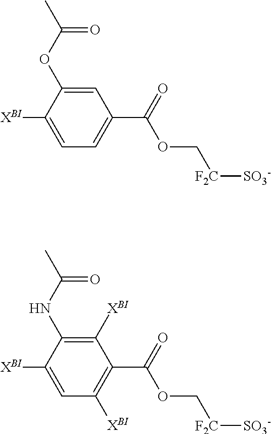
C1([XBI])=CC=C(C(OC[F2C][SO3-])=O)C=C1OC(C)=O.C1([XBI])=CC([XBI])=C(C(OC[F2C][SO3-])=O)C([XBI])=C1NC(C)=O
